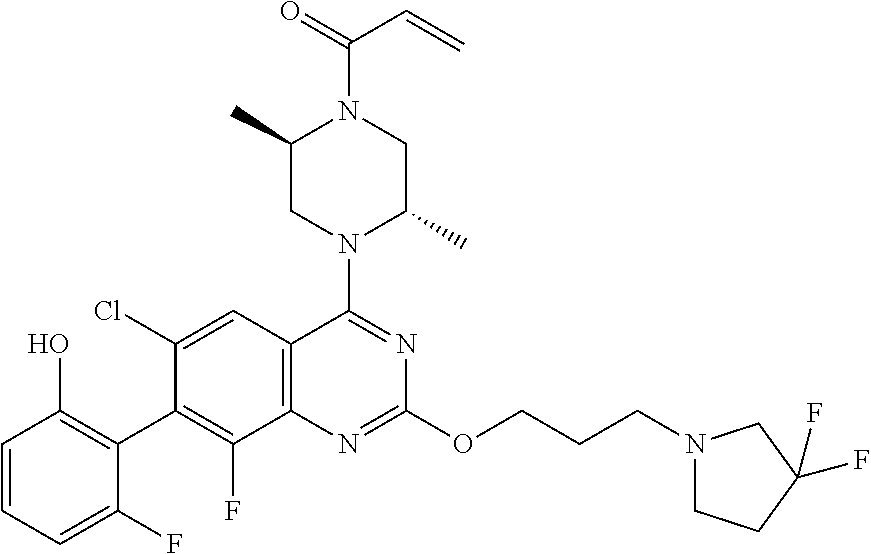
C1=CC=C(F)C(C2=C(F)C3=C(C=C2Cl)C(N2C(C)CN(C(=O)C=C)C(C)C2)=NC(OCCCN2CCC(F)(F)C2)=N3)=C1O
